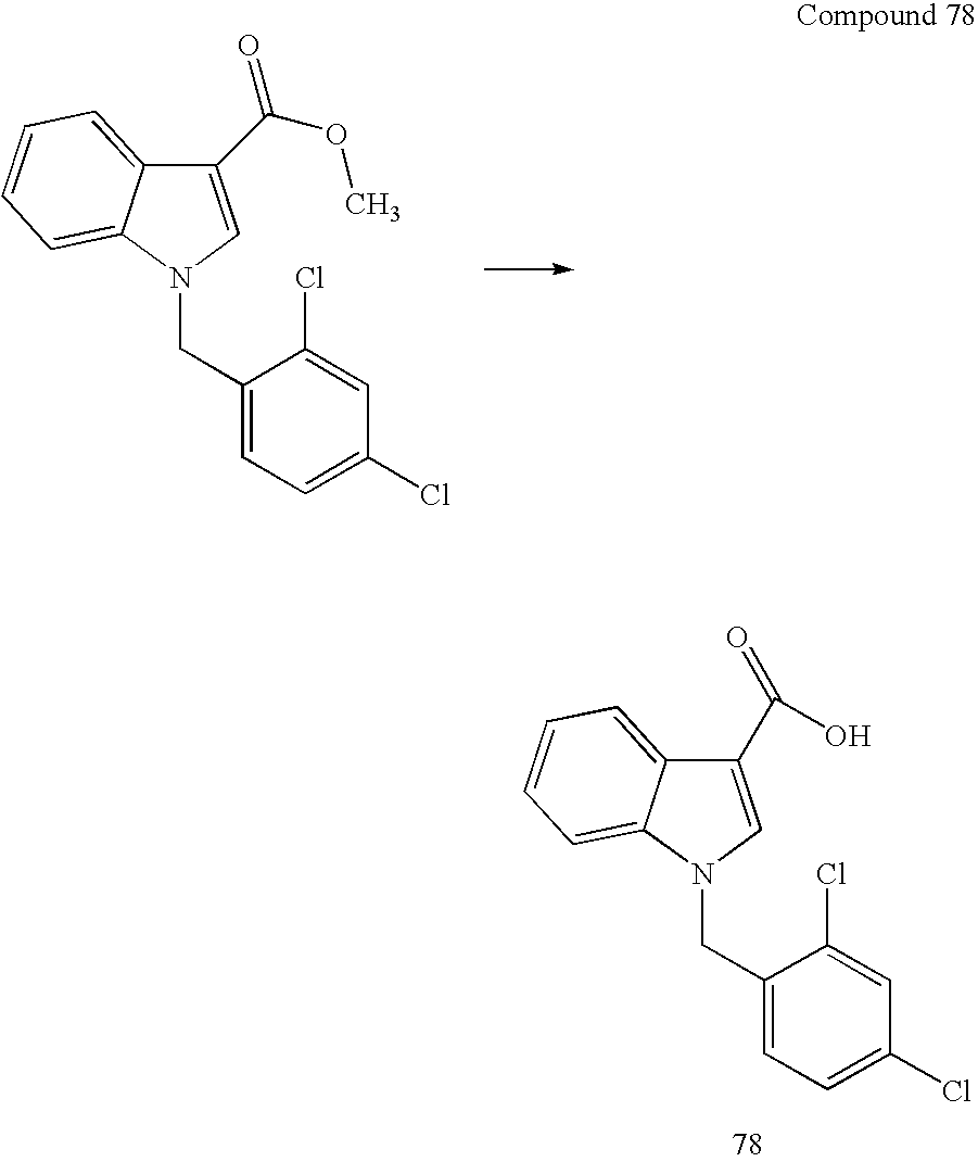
C1(C(OC)=O)=CN(CC2=CC=C(Cl)C=C2Cl)C2=CC=CC=C12.C1(C(=O)O)=CN(CC2=CC=C(Cl)C=C2Cl)C2=CC=CC=C12
